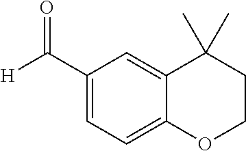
C1(C([H])=O)=CC=C2C(=C1)C(C)(C)CCO2
